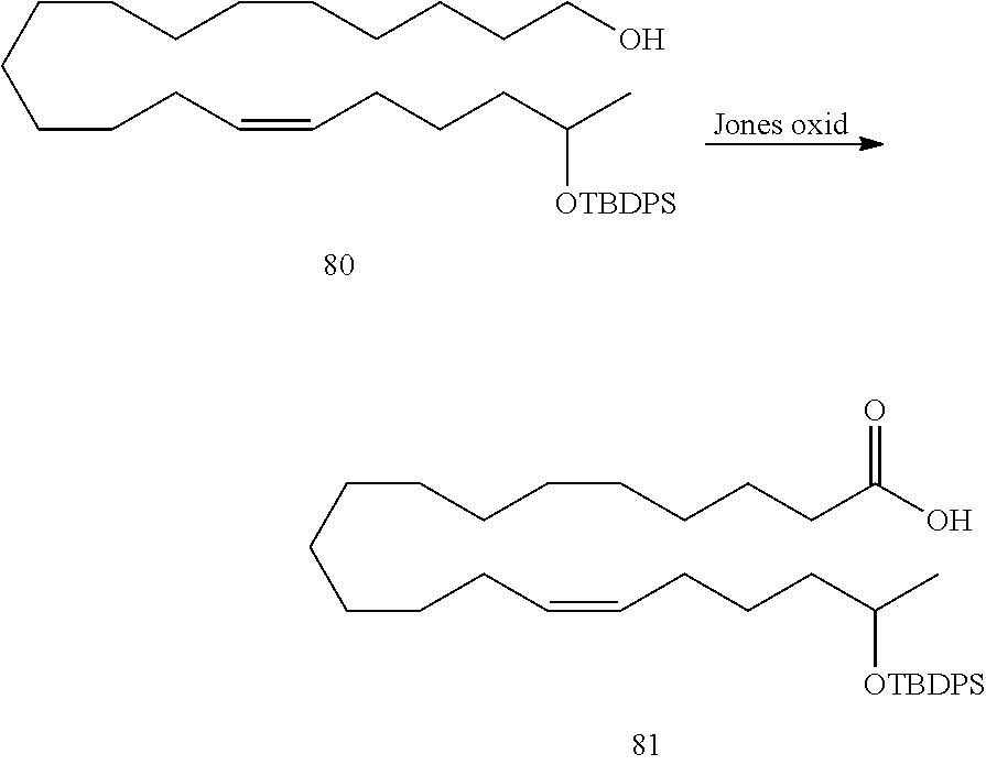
C(CCC(O)=O)CCCCCCCCCC=CCCCC(C)[OTBDPS].[Jones oxid].C(CCCO)CCCCCCCCCC=CCCCC(C)[OTBDPS]
